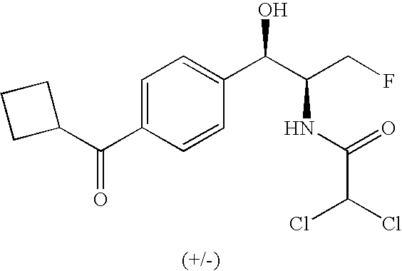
C1=C(C(C2CCC2)=O)C=CC(C(C(CF)NC(=O)C(Cl)Cl)O)=C1
